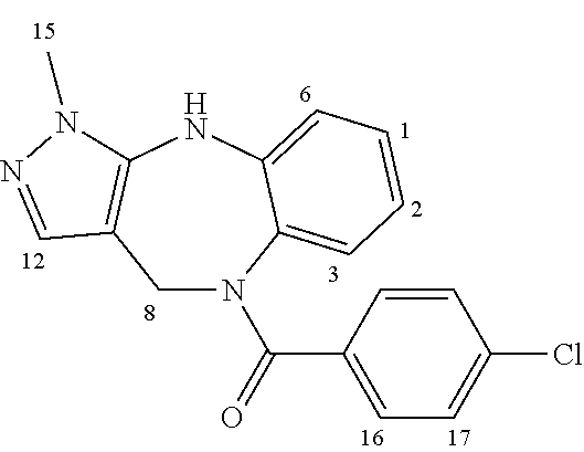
C1=CC(C(N2CC3=C(NC4=CC=CC=C24)N(C)N=C3)=O)=CC=C1Cl
